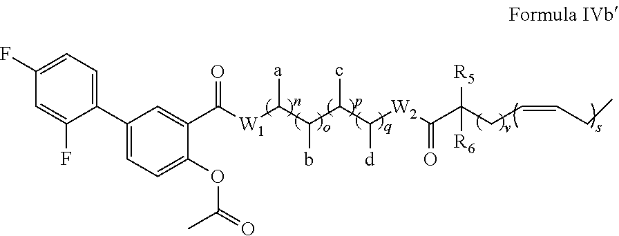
C1(C2=CC=C(F)C=C2F)=CC=C(OC(=O)C)C(C([W1]C(C(C(C([W2]C(C(CC=CCC)([R5])[R6])=O)[d])c)b)[a])=O)=C1
